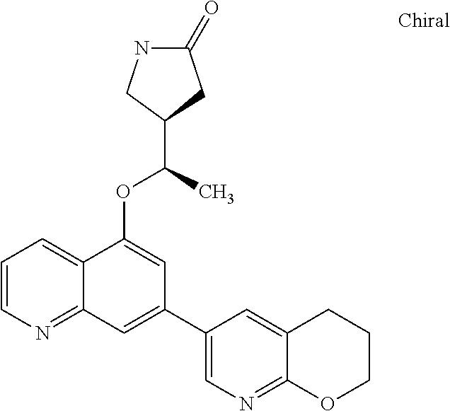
C1=CN=C2C(=C1)C(OC(C)C1CC(=O)NC1)=CC(C1=CN=C3C(=C1)CCCO3)=C2
